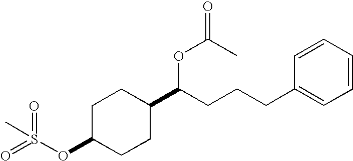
O(C1CCC(C(CCCC2=CC=CC=C2)OC(C)=O)CC1)S(=O)(=O)C
